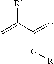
[R]C(C(=O)O[R])=C
